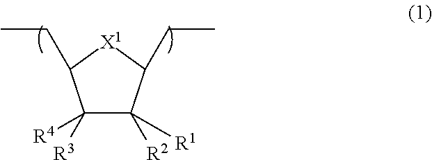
C1([R3])([R4])C([R2])([R1])C(CC)[X1]C1CC
